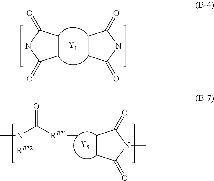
C1CC(=O)N(C)C1=O.C1CC(=O)N(C)C1=O.[Y1].C[RB71]C(=O)NC.C1CC(=O)N(C)C1=O.[Y5].[RB72]
